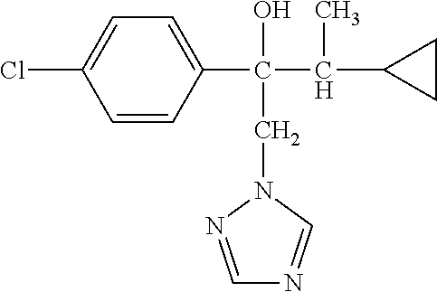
C1=CC(C(C(C2CC2)C)(CN2C=NC=N2)O)=CC=C1Cl
